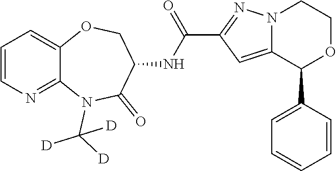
C1=CN=C2C(=C1)OCC(NC(C1=NN3C(=C1)C(C1=CC=CC=C1)OCC3)=O)C(=O)N2C([D])([D])[D]
